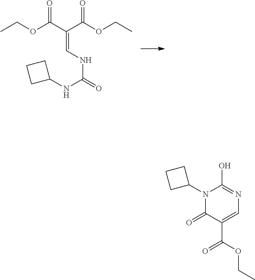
O(C(C(=CNC(=O)NC1CCC1)C(OCC)=O)=O)CC.C1(N2C(=O)C(C(OCC)=O)=CN=C2O)CCC1
